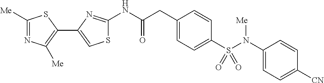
C1([Me])=NC([Me])=C(C2=CSC(NC(CC3=CC=C(S(N(C4=CC=C([CN])C=C4)[Me])(=O)=O)C=C3)=O)=N2)S1
